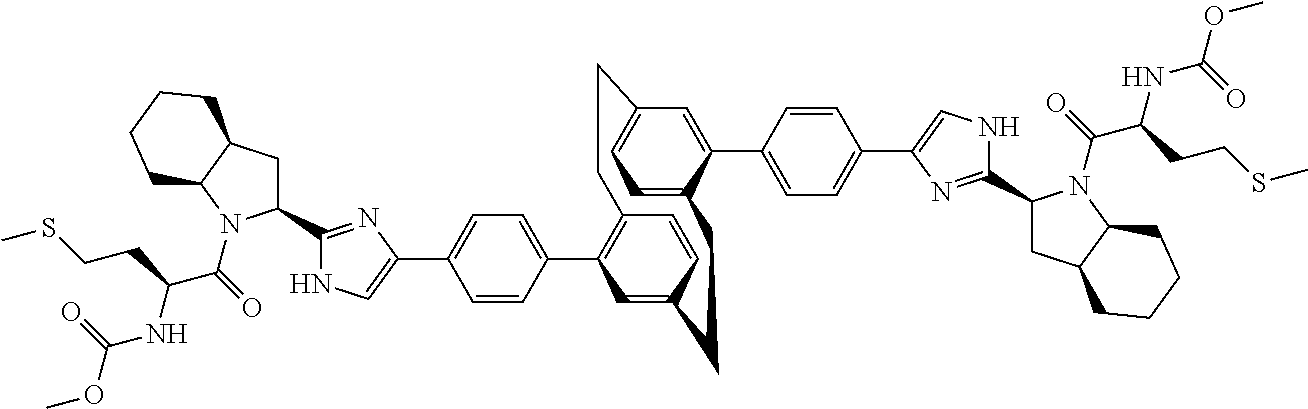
C1(C2=CC=C(C3=CNC(C4CC5C(N4C(C(NC(OC)=O)CCSC)=O)CCCC5)=N3)C=C2)=C2C=CC(=C1)CCC1=CC=C(C=C1C1=CC=C(C3=CNC(C4CC5C(N4C(C(NC(OC)=O)CCSC)=O)CCCC5)=N3)C=C1)CC2
